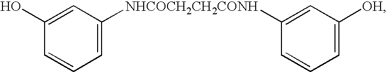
C1=C(O)C=CC=C1[NHCOCH2CH2CONH]C1=CC([OH])=CC=C1
